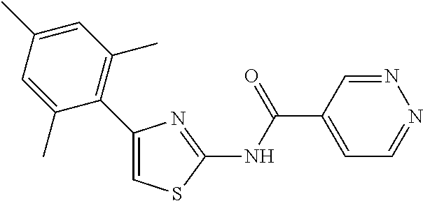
N1=CC(C(NC2=NC(C3=C(C)C=C(C)C=C3C)=CS2)=O)=CC=N1
